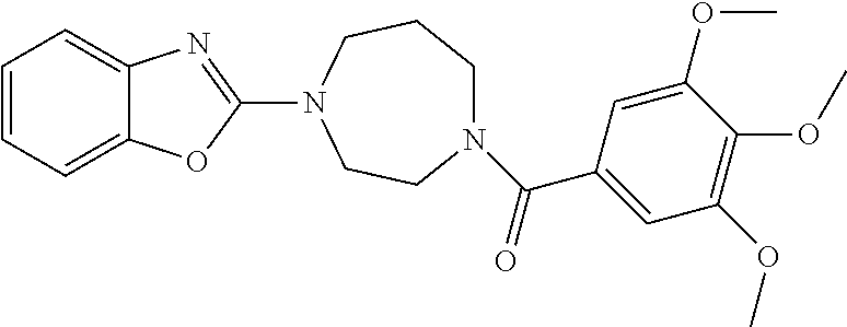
C1=CC=C2C(=C1)N=C(N1CCN(C(=O)C3=CC(OC)=C(OC)C(OC)=C3)CCC1)O2
